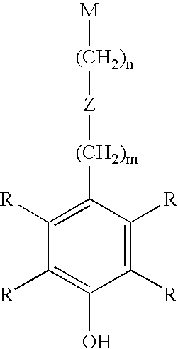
C1([R])=C([(CH2)m][Z][(CH2)n][M])C([R])=C([R])C(O)=C1[R]
